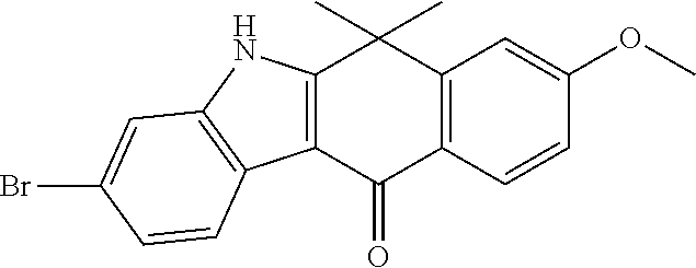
C12=C(C=CC(OC)=C1)C(=O)C1=C(C2(C)C)NC2=C1C=CC(Br)=C2
